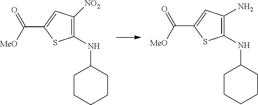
C1(NC2CCCCC2)=C([NO2])C=C(C([MeO])=O)S1.C1(NC2CCCCC2)=C(N)C=C(C([MeO])=O)S1
